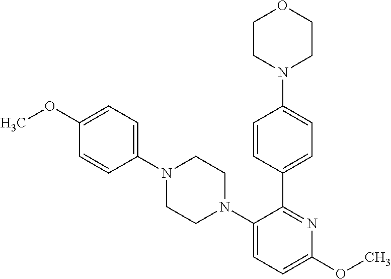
C1(N2CCN(C3=CC=C(OC)N=C3C3=CC=C(N4CCOCC4)C=C3)CC2)=CC=C(OC)C=C1
